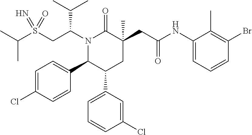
C(C)(C)S(CC(N1C(=O)C(CC(NC2=CC=CC(Br)=C2C)=O)(C)CC(C2=CC=CC(Cl)=C2)C1C1=CC=C(Cl)C=C1)C(C)C)(=N)=O
